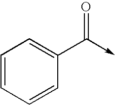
C1=CC=CC(C(->C)=O)=C1
